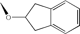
C12=CC=CC=C1CC(OC)C2
